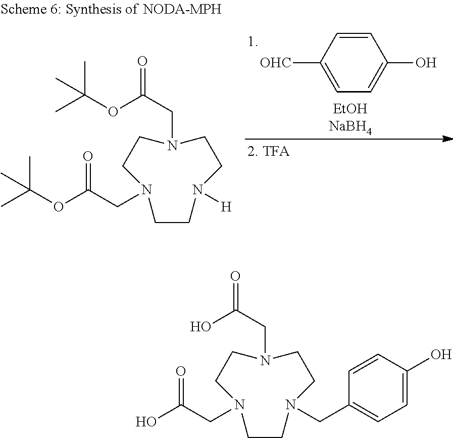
[OHC]C1=CC=C(O)C=C1.[EtOHNaBH4].C1CN([H])CCN(CC(=O)OC(C)(C)C)CCN1CC(OC(C)(C)C)=O.C1CN(CC2=CC=C(O)C=C2)CCN(CC(=O)O)CCN1CC(O)=O
